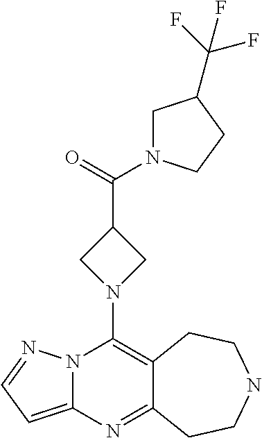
N12C(=CC=N1)N=C1C(=C2N2CC(C(=O)N3CC(C(F)(F)F)CC3)C2)CCNCC1
